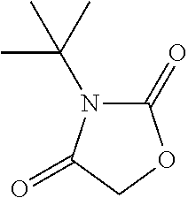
C1(=O)N(C(C)(C)C)C(=O)CO1
